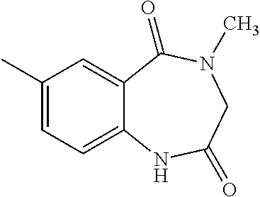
C1(C)=CC=C2C(=C1)C(=O)N(C)CC(=O)N2
